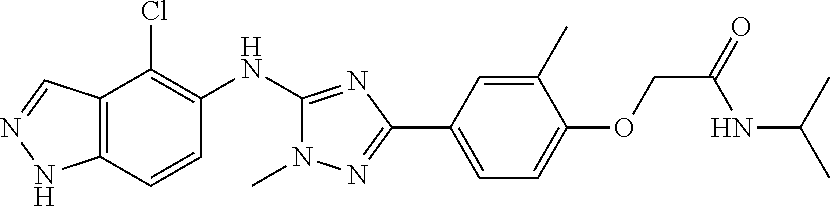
C12=C(C=CC(NC3=NC(C4=CC=C(OCC(=O)NC(C)C)C(C)=C4)=NN3C)=C1Cl)NN=C2
